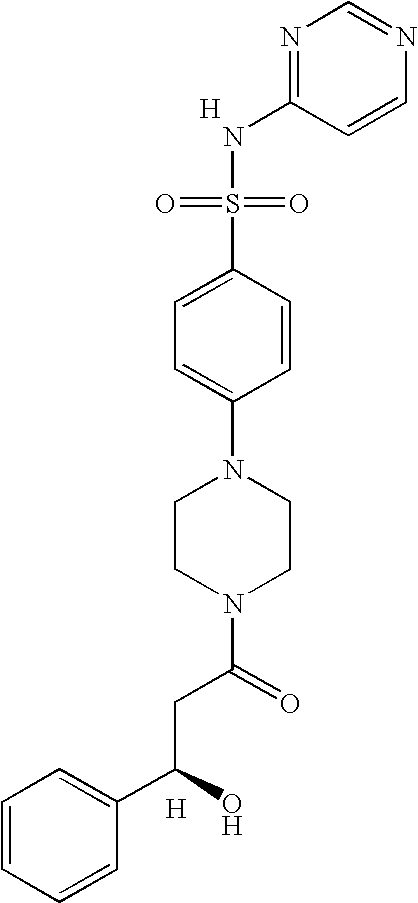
[H].C1=CN=CN=C1NS(=O)(=O)C1=CC=C(N2CCN(C(CC(C3=CC=CC=C3)O)=O)CC2)C=C1.[H]
